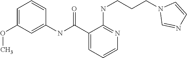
C1(OC)=CC=CC(NC(C2=CC=CN=C2NCCCN2C=NC=C2)=O)=C1
